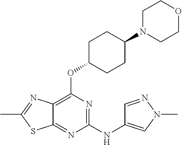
C1(NC2=CN(C)N=C2)=NC(OC2CCC(N3CCOCC3)CC2)=C2C(=N1)SC(C)=N2
